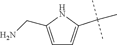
N1C(CN)=CC=C1C(C)(C)C
